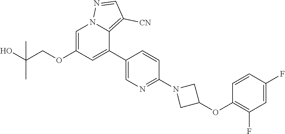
C1=C(OCC(O)(C)C)C=C(C2=CN=C(N3CC(OC4=C(F)C=C(F)C=C4)C3)C=C2)C2=C([CN])C=NN12
